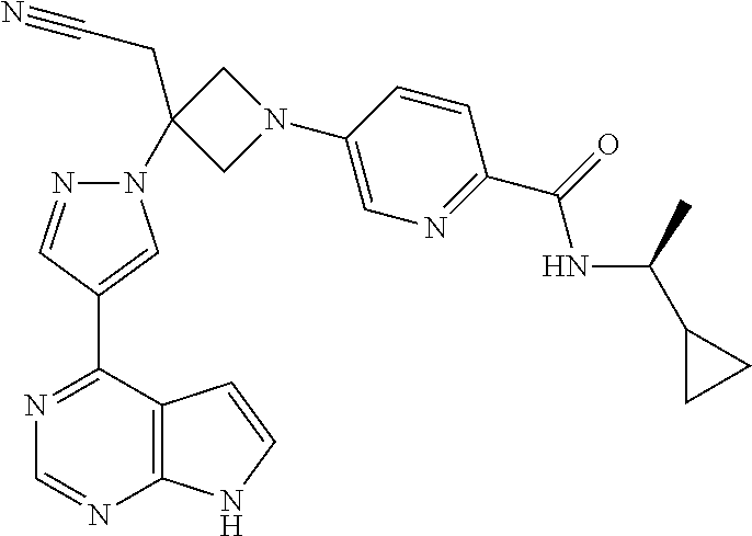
N1(C2(CC#N)CN(C3=CN=C(C(NC(C4CC4)C)=O)C=C3)C2)N=CC(C2=NC=NC3=C2C=CN3)=C1
